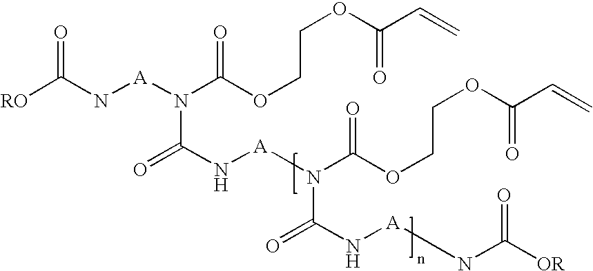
[RO]C(N[A]N(C(=O)N[A]N(C(=O)N[A]NC(=O)[OR])C(=O)OCCOC(=O)C=C)C(OCCOC(=O)C=C)=O)=O
